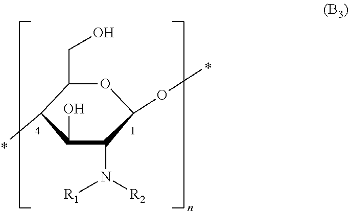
O1C(CO)C(C)C(O)C(N([R2])[R1])C1OC
